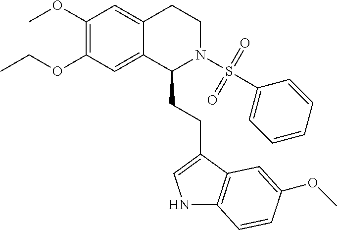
COC1=C(OCC)C=C2C(=C1)CCN(S(=O)(=O)C1=CC=CC=C1)C2CCC1=CNC2=C1C=C(OC)C=C2
